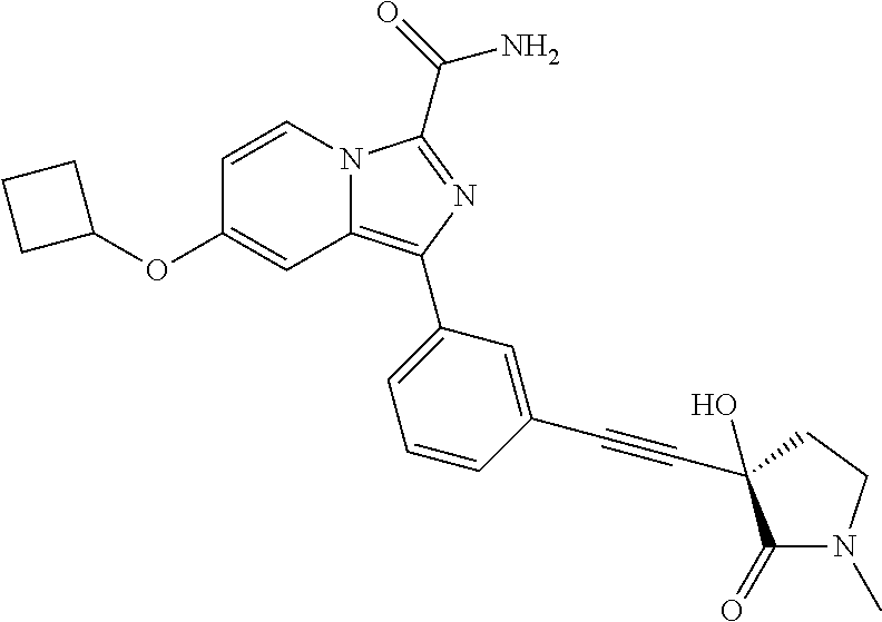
C12=C(C3=CC=CC(C#CC4(O)C(=O)N(C)CC4)=C3)N=C(C(=O)N)N1C=CC(OC1CCC1)=C2
